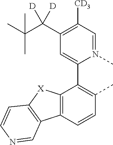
C12=C(C=CC(C)=C1C1=CC(C(C(C)(C)C)([D])[D])=C([CD3])C=N1C)C1=C([X]2)C=CN=C1
